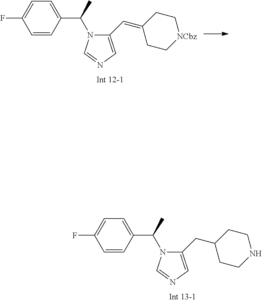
C1=CC(C(C)N2C(C=C3CC[NCbz]CC3)=CN=C2)=CC=C1F.C1=CC(C(C)N2C(CC3CCNCC3)=CN=C2)=CC=C1F
